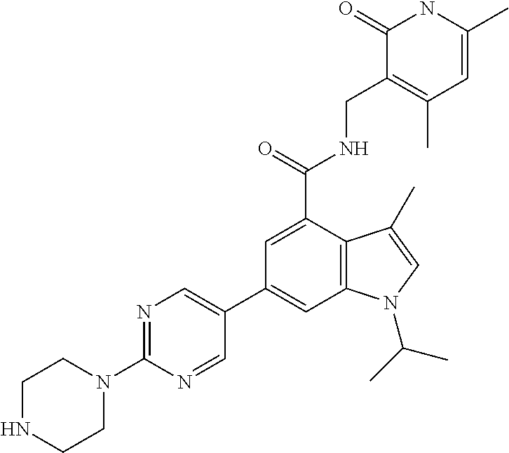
C1NCCN(C2=NC=C(C3=CC4=C(C(C(=O)NCC5=C(C)C=C(C)NC5=O)=C3)C(C)=CN4C(C)C)C=N2)C1
